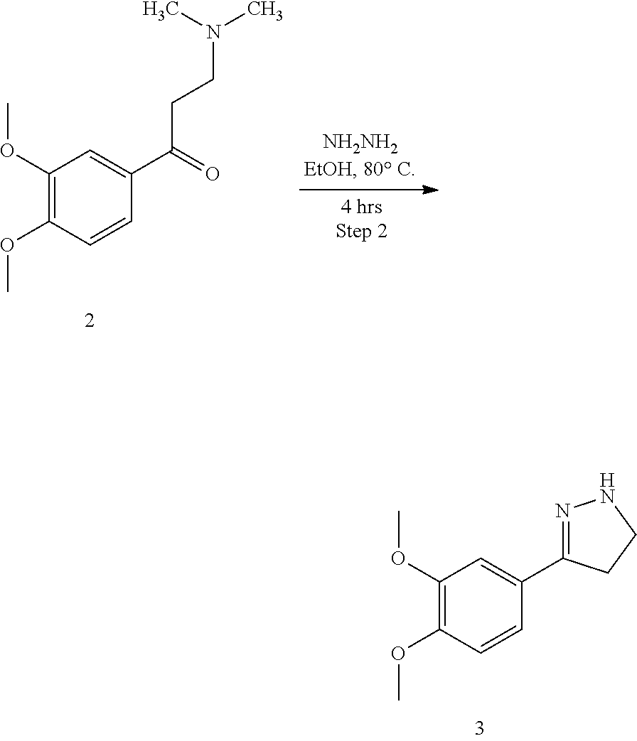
C1(OC)=C(OC)C=CC(C2=NNCC2)=C1.C1(OC)=C(OC)C=CC(C(CCN(C)C)=O)=C1
